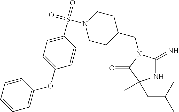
C1(CN2C(=N)NC(C)(CC(C)C)C2=O)CCN(S(=O)(=O)C2=CC=C(OC3=CC=CC=C3)C=C2)CC1
